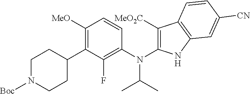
C1N([Boc])CCC(C2=C([MeO])C=CC(N(C(C)C)C3=C([MeO2C])C4=C(N3)C=C([CN])C=C4)=C2F)C1
